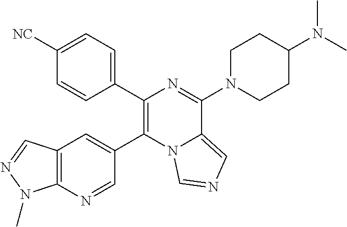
C12=C(N=CC(C3=C(C4=CC=C([NC])C=C4)N=C(N4CCC(N(C)C)CC4)C4=CN=CN34)=C1)N(C)N=C2
